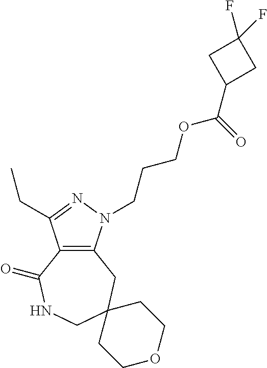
C12=C(N(CCCOC(C3CC(F)(F)C3)=O)N=C1CC)CC1(CNC2=O)CCOCC1
